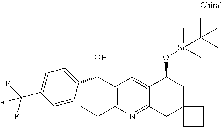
C1(C(C2=CC=C(C(F)(F)F)C=C2)O)=C(C(C)C)N=C2C(=C1I)C(O[Si](C)(C)C(C)(C)C)CC1(C2)CCC1
